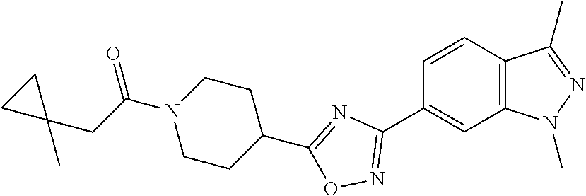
C1=CC2=C(C=C1C1=NOC(C3CCN(C(CC4(C)CC4)=O)CC3)=N1)N(C)N=C2C
